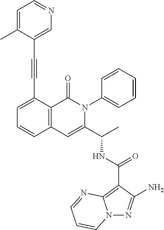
N12N=C(N)C(C(NC(C3=CC4=C(C(=O)N3C3=CC=CC=C3)C(C#CC3=CN=CC=C3C)=CC=C4)C)=O)=C1N=CC=C2
